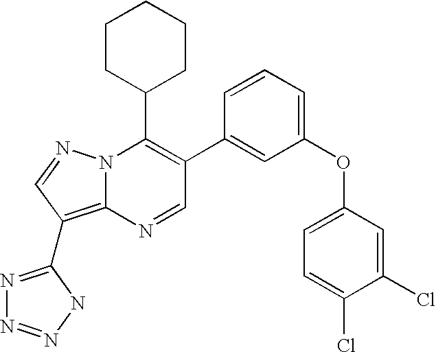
N1=CC(C2=CC(OC3=CC=C(Cl)C(Cl)=C3)=CC=C2)=C(C2CCCCC2)N2C1=C(C1=NN=NN1)C=N2
